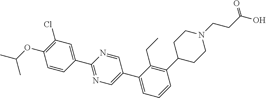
C1=CC(C2=NC=C(C3=CC=CC(C4CCN(CCC(O)=O)CC4)=C3CC)C=N2)=CC(Cl)=C1OC(C)C
